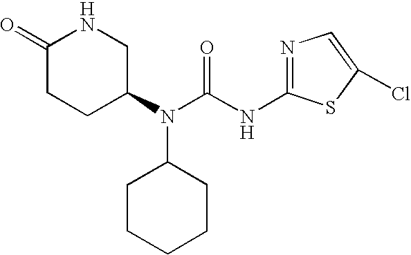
C1(=O)CCC(N(C2CCCCC2)C(NC2=NC=C(Cl)S2)=O)CN1
